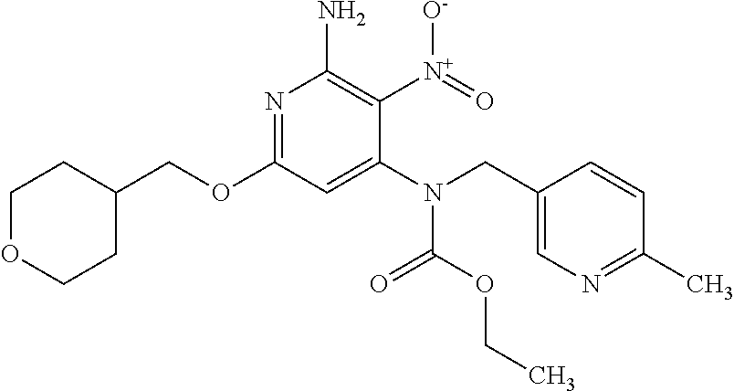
O(C1=NC(N)=C([N+]([O-])=O)C(N(C(OCC)=O)CC2=CN=C(C)C=C2)=C1)CC1CCOCC1
